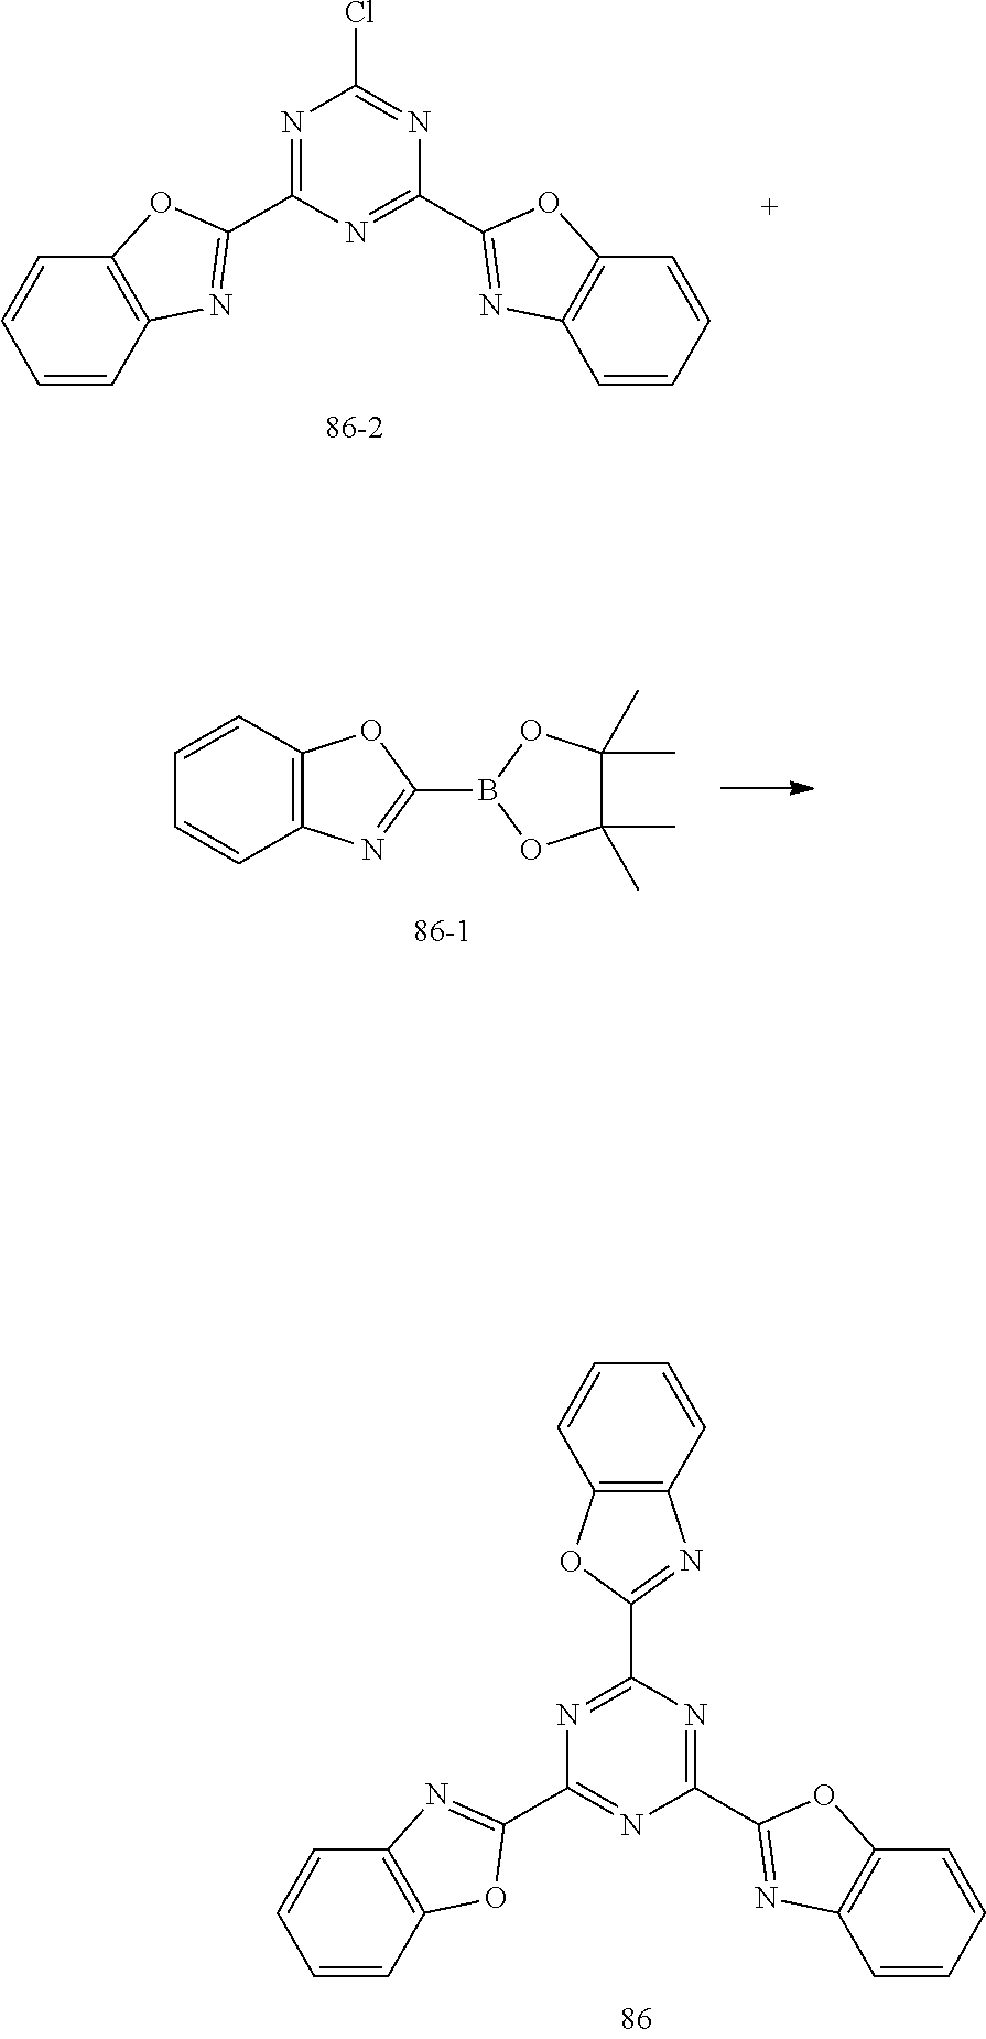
N1=C(C2=NC3=C(O2)C=CC=C3)N=C(C2=NC3=C(O2)C=CC=C3)N=C1C1=NC2=C(O1)C=CC=C2.N1=C(C2=NC3=C(O2)C=CC=C3)N=C(C2=NC3=C(O2)C=CC=C3)N=C1Cl.C12=C(C=CC=C1)OC(B1OC(C)(C)C(C)(C)O1)=N2
